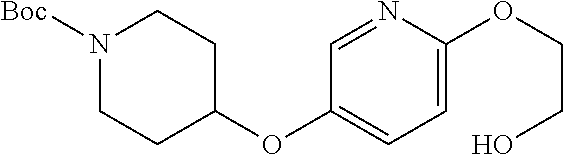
C1=C(OCCO)N=CC(OC2CCN([Boc])CC2)=C1
